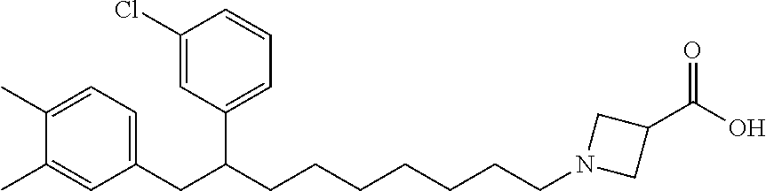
C1=C(CC(C2=CC=CC(Cl)=C2)CCCCCCCN2CC(C(=O)O)C2)C=C(C)C(C)=C1
